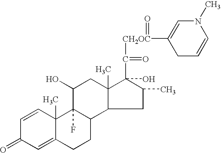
C1=CC2(C)C(=CC1=O)CCC1C2(F)C(O)CC2(C)C1CC(C)C2(O)C(=O)[CH2OC](C1=CN(C)C=CC1)=O
